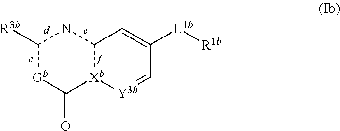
C12[Xb]([Y3b]=CC([L1b][R1b])=C1)C(=O)[Gb]C([R3b])N2
